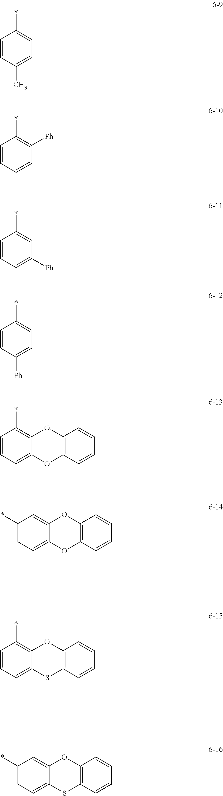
C1=CC(C)=CC=C1*.C1=CC=CC([Ph])=C1*.C1=CC=C([Ph])C=C1*.C1=CC([Ph])=CC=C1*.C1=CC=C2C(=C1*)OC1=C(O2)C=CC=C1.C1(*)=CC=C2C(=C1)OC1=C(O2)C=CC=C1.C1=CC=C2C(=C1*)OC1=C(S2)C=CC=C1.C1(*)=CC=C2C(=C1)OC1=C(S2)C=CC=C1
